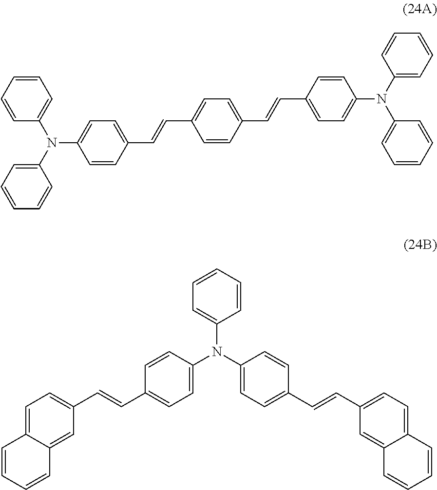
C1=CC(C=CC2=CC=C(C=CC3=CC=C(N(C4=CC=CC=C4)C4=CC=CC=C4)C=C3)C=C2)=CC=C1N(C1=CC=CC=C1)C1=CC=CC=C1.C1=C(N(C2=CC=C(C=CC3=CC=C4C(=C3)C=CC=C4)C=C2)C2=CC=C(C=CC3=CC=C4C(=C3)C=CC=C4)C=C2)C=CC=C1
